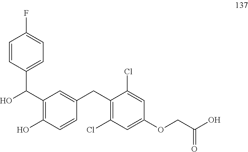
C1=CC(C(O)C2=C(O)C=CC(CC3=C(Cl)C=C(OCC(O)=O)C=C3Cl)=C2)=CC=C1F
